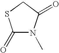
C1(=O)N(C)C(=O)CS1
